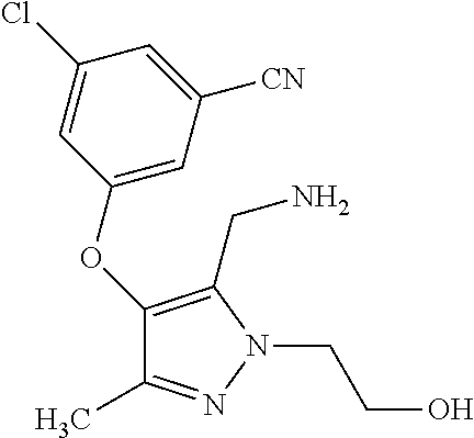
C1(OC2=CC([CN])=CC(Cl)=C2)=C(CN)N(CCO)N=C1C
